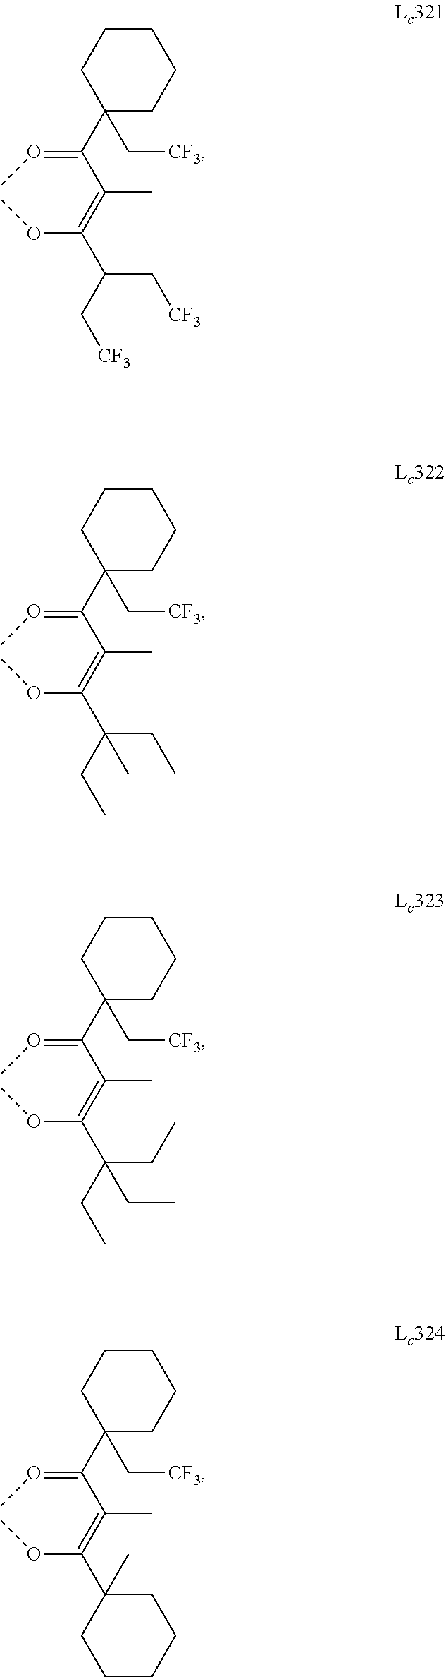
C1(C(=OC)C(=C(OC)C(C[CF3])C[CF3])C)(C[CF3])CCCCC1.C1(C(=OC)C(=C(OC)C(CC)(CC)C)C)(C[CF3])CCCCC1.C1(C(=OC)C(=C(OC)C(CC)(CC)CC)C)(C[CF3])CCCCC1.C1(C(=OC)C(=C(OC)C2(C)CCCCC2)C)(C[CF3])CCCCC1
